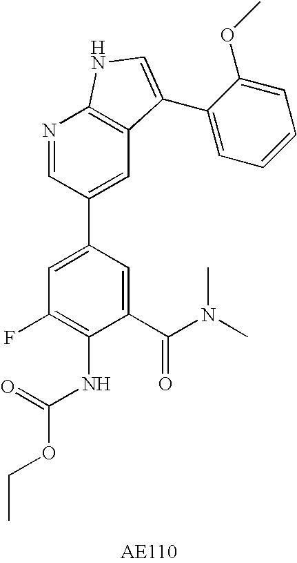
C1(C(N(C)C)=O)=CC(C2=CC3=C(N=C2)NC=C3C2=CC=CC=C2OC)=CC(F)=C1NC(OCC)=O
